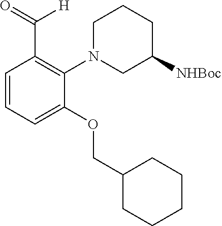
O=C(C1=C(N2CC([NHBoc])CCC2)C(OCC2CCCCC2)=CC=C1)[H]
